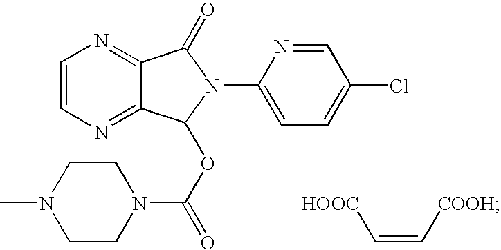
C1=CN=C2C(=N1)C(=O)N(C1=CC=C(Cl)C=N1)C2OC(=O)N1CCN(C)CC1.[HOOC]C=C[COOH]
